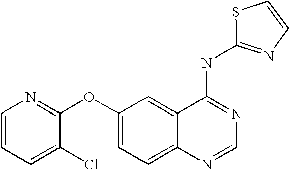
C1=CC=C(Cl)C(OC2=CC=C3C(=C2)C(NC2=NC=CS2)=NC=N3)=N1
